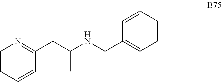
C1(CC(NCC2=CC=CC=C2)C)=NC=CC=C1
